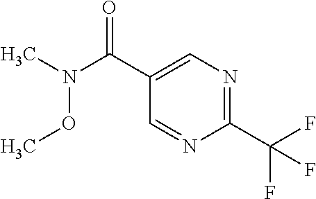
C1(C(F)(F)F)=NC=C(C(N(C)OC)=O)C=N1
